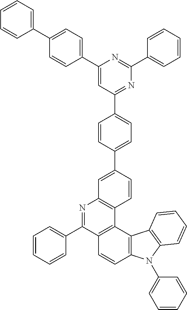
C1=CC(C2=CC3=C(C=C2)C2=C(C(C4=CC=CC=C4)=N3)C=CC3=C2C2=C(N3C3=CC=CC=C3)C=CC=C2)=CC=C1C1=NC(C2=CC=CC=C2)=NC(C2=CC=C(C3=CC=CC=C3)C=C2)=C1
